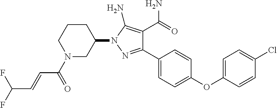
C1(OC2=CC=C(Cl)C=C2)=CC=C(C2=NN(C3CCCN(C(=O)C=CC(F)F)C3)C(N)=C2C(=O)N)C=C1
